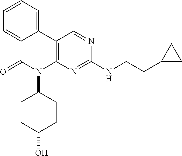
C1=CC=C2C(=C1)C(=O)N(C1CCC(O)CC1)C1=C2C=NC(NCCC2CC2)=N1
